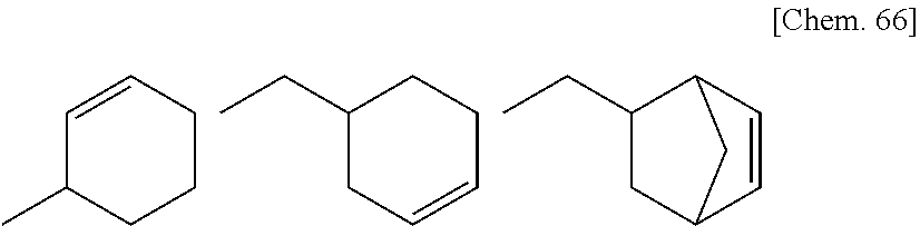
C1(C)C=CCCC1.C1C=CCCC1CC.C12C=CC(C1)CC2CC
